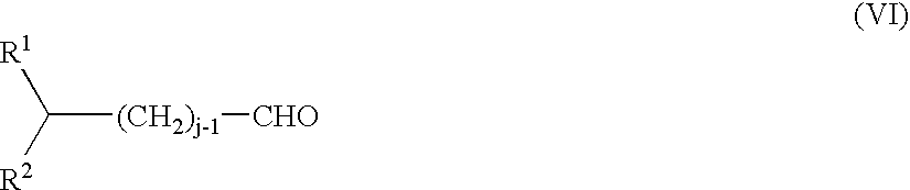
C([(CH2)j-1][CHO])([R2])[R1]
